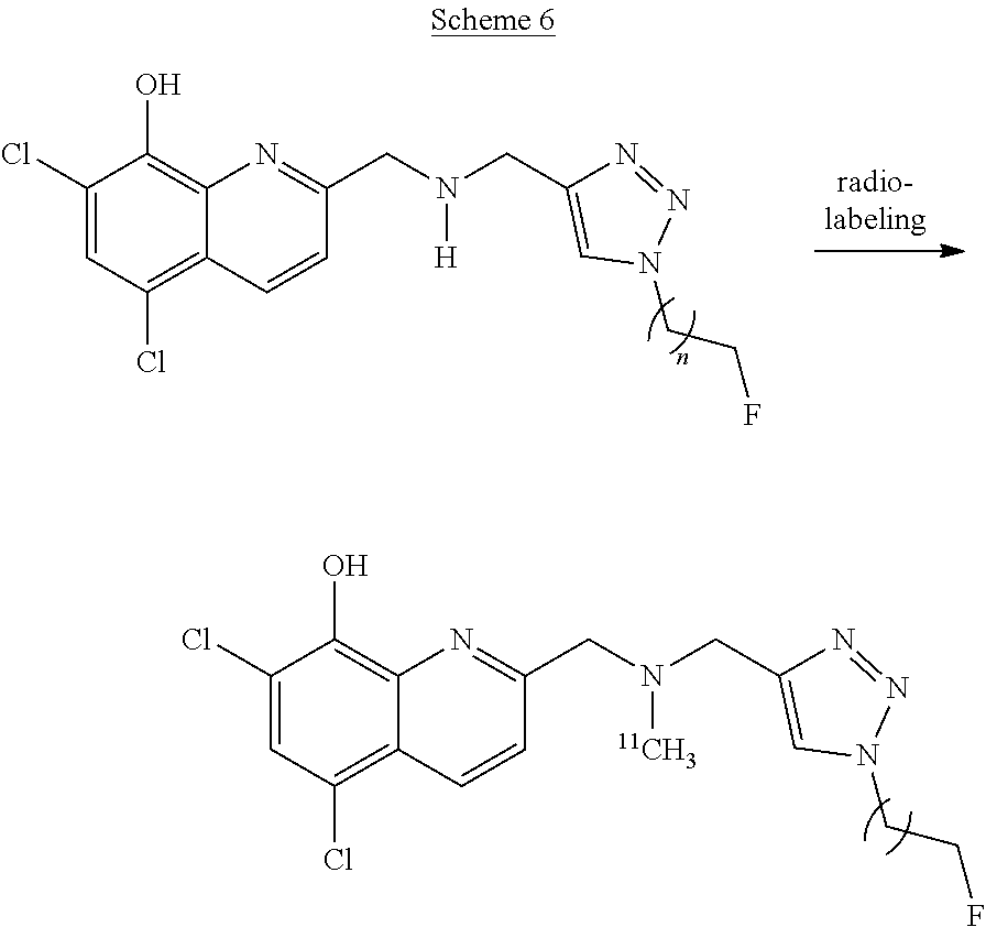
C1(Cl)=CC(Cl)=C2C(=C1O)N=C(CN(CC1=CN(CCF)N=N1)[H])C=C2.C1(Cl)=CC(Cl)=C2C(=C1O)N=C(CN(CC1=CN(CCF)N=N1)[11CH3])C=C2
